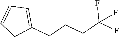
C1(CCCC(F)(F)F)=CC=CC1
